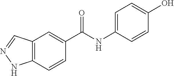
C1(C(NC2=CC=C(O)C=C2)=O)=CC2=C(C=C1)NN=C2
